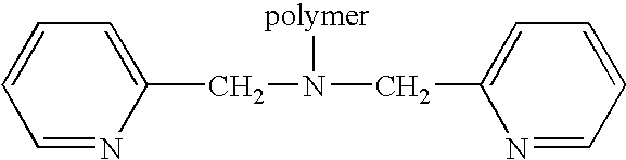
C1=NC(CN([polymer])CC2=CC=CC=N2)=CC=C1
